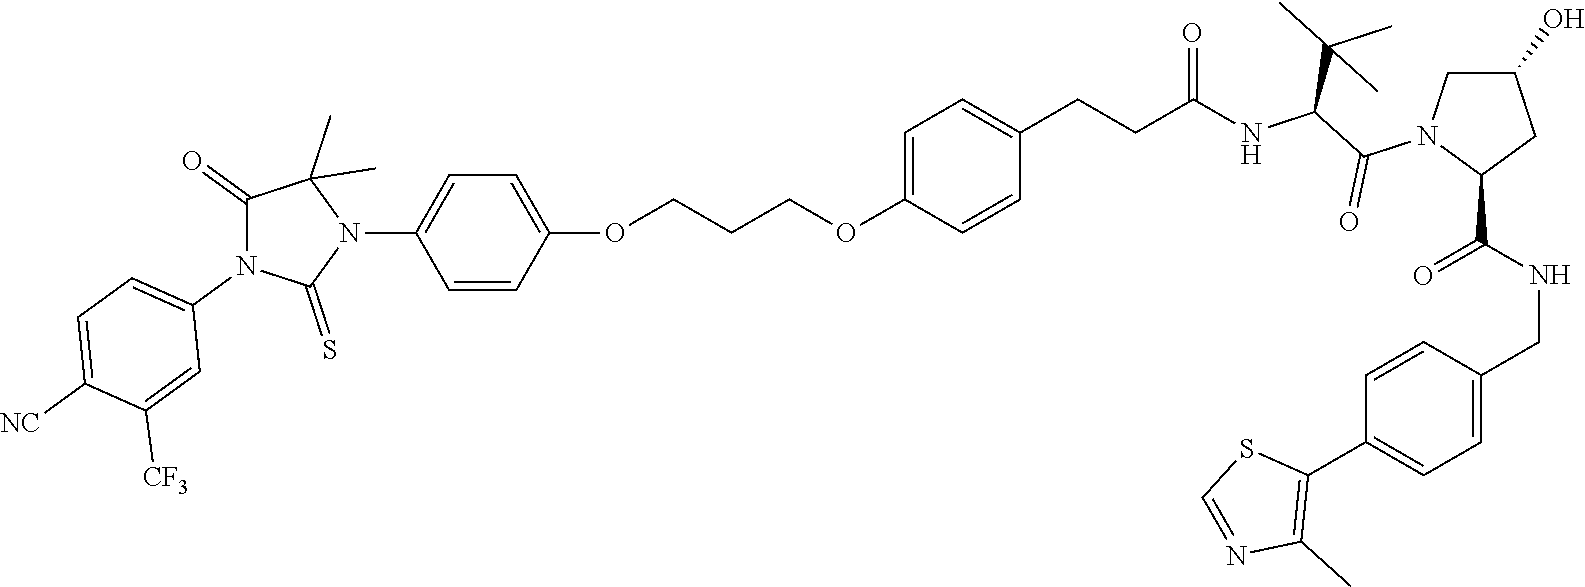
C(=O)(NC(C(N1C(C(NCC2=CC=C(C3=C(C)N=CS3)C=C2)=O)CC(O)C1)=O)C(C)(C)C)CCC1=CC=C(OCCCOC2=CC=C(N3C(C)(C)C(=O)N(C4=CC=C([NC])C([CF3])=C4)C3=S)C=C2)C=C1
